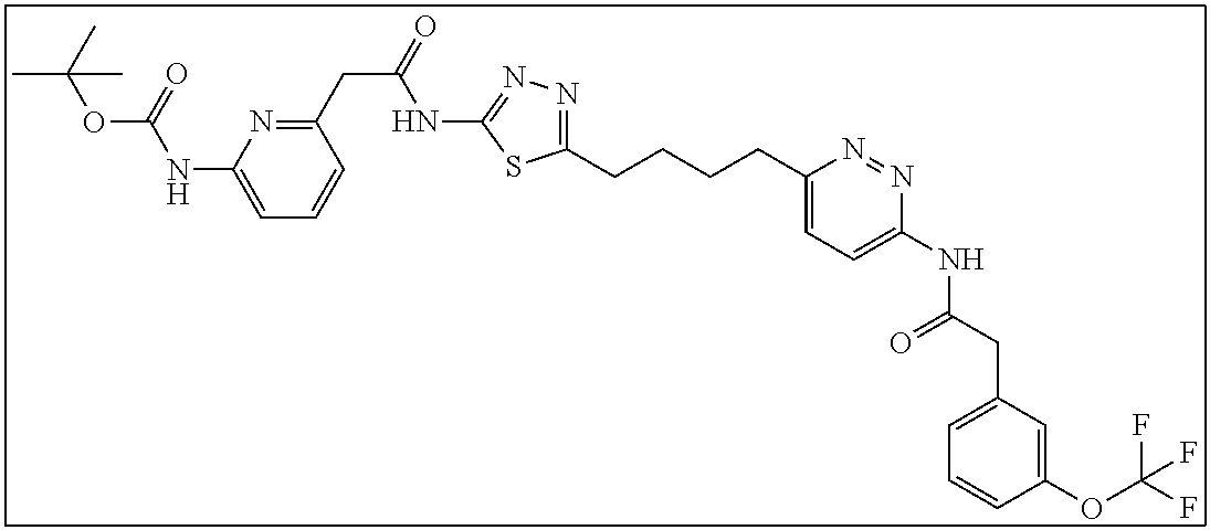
C1(CCCCC2=NN=C(NC(CC3=NC(NC(OC(C)(C)C)=O)=CC=C3)=O)S2)=CC=C(NC(CC2=CC=CC(OC(F)(F)F)=C2)=O)N=N1
